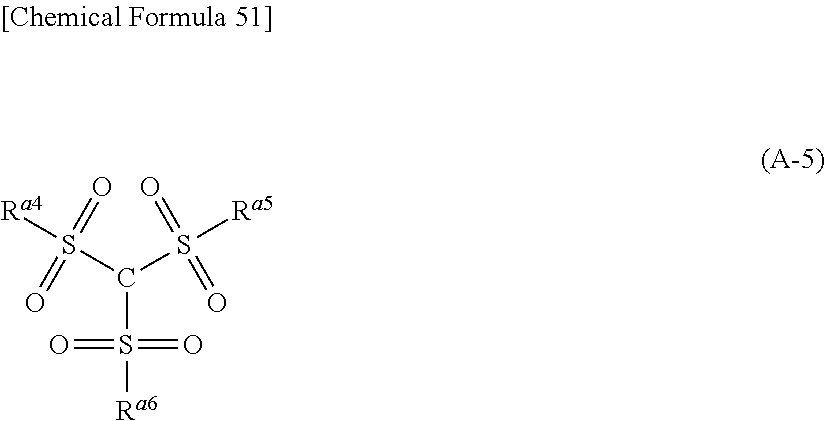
S(C(S([Ra5])(=O)=O)S([Ra6])(=O)=O)([Ra4])(=O)=O
